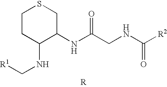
[R].N(C(CNC([R2])=O)=O)C1CSCCC1NC[R1]
